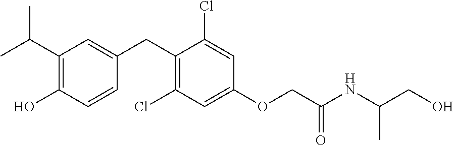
C1(CC2=CC(C(C)C)=C(O)C=C2)=C(Cl)C=C(OCC(NC(CO)C)=O)C=C1Cl
